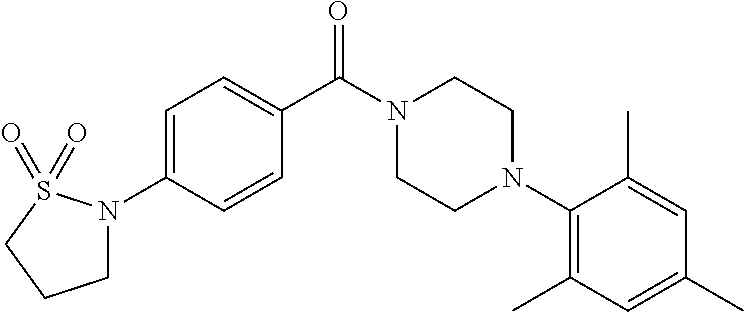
C1=C(N2CCCS2(=O)=O)C=CC(C(N2CCN(C3=C(C)C=C(C)C=C3C)CC2)=O)=C1
